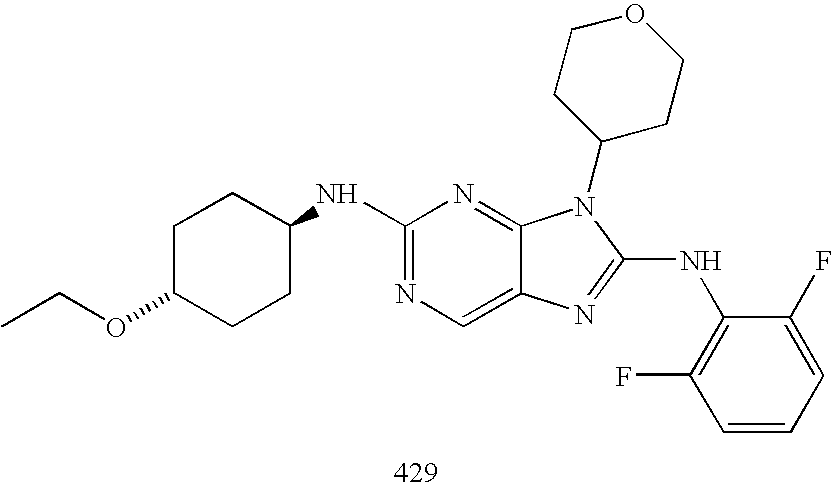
C1(NC2CCC(OCC)CC2)=NC=C2C(=N1)N(C1CCOCC1)C(NC1=C(F)C=CC=C1F)=N2
